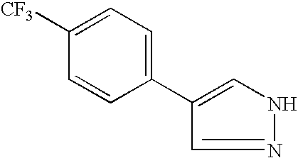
N1N=CC(C2=CC=C([CF3])C=C2)=C1
